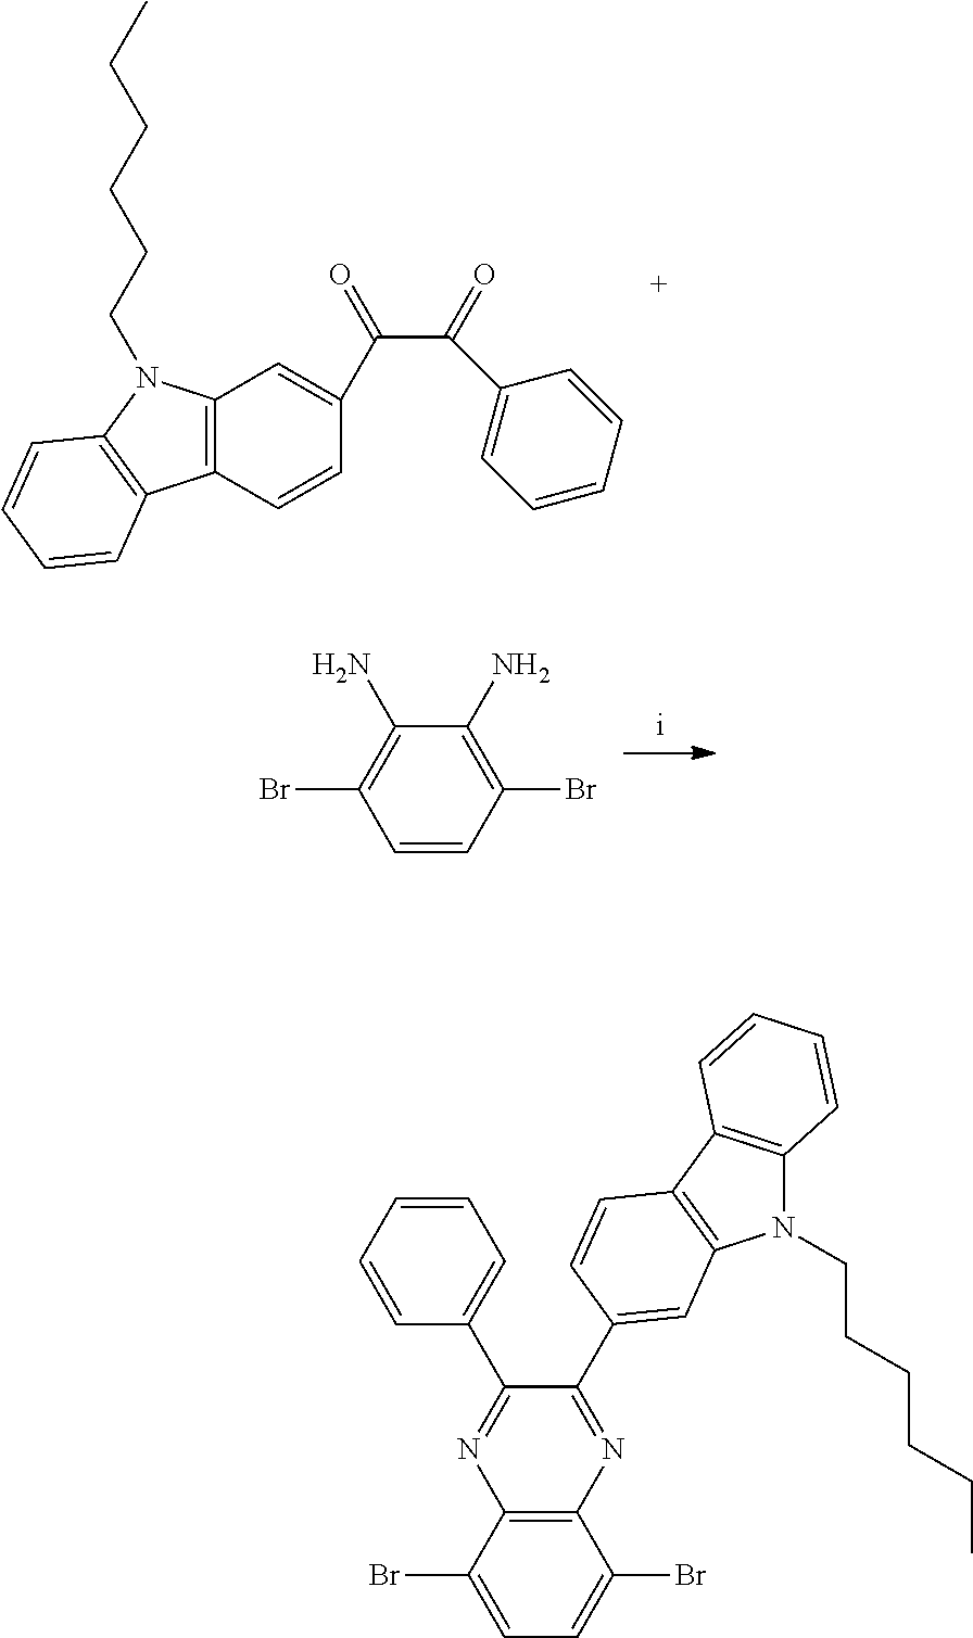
C(C(=O)C1=CC=CC=C1)(C1=CC2=C(C=C1)C1=C(N2CCCCCC)C=CC=C1)=O.NC1=C(Br)C=CC(Br)=C1N.N1=C(C2=CC=CC=C2)C(C2=CC3=C(C4=C(N3CCCCCC)C=CC=C4)C=C2)=NC2=C1C(Br)=CC=C2Br
